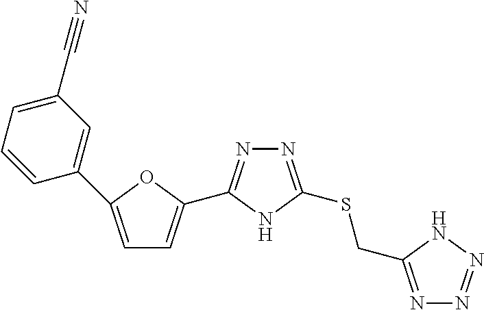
N1=C(SCC2=NN=NN2)NC(C2=CC=C(C3=CC(C#N)=CC=C3)O2)=N1
